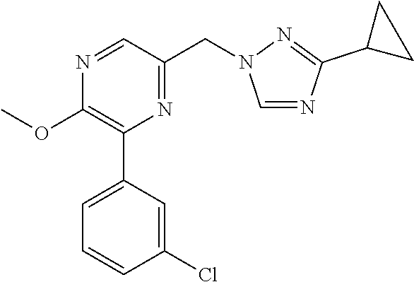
N1=CC(CN2C=NC(C3CC3)=N2)=NC(C2=CC=CC(Cl)=C2)=C1OC
